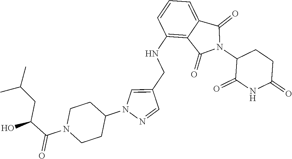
C1(NCC2=CN(C3CCN(C(=O)C(CC(C)C)O)CC3)N=C2)=C2C(=CC=C1)C(=O)N(C1C(=O)NC(=O)CC1)C2=O
